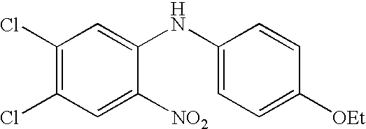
C1(Cl)=C(Cl)C=C([NO2])C(NC2=CC=C([OEt])C=C2)=C1
